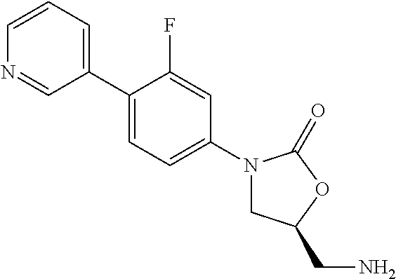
C1(C2=CC=C(N3CC(CN)OC3=O)C=C2F)=CC=CN=C1
